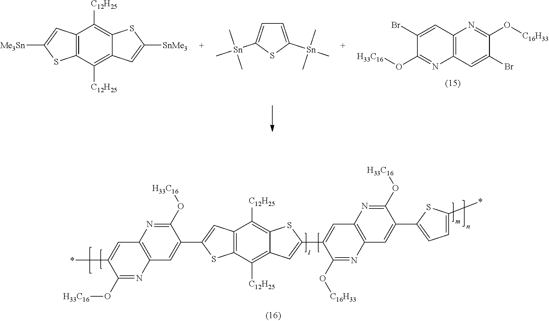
C12=C(C=C(Br)C(O[C16H33])=N1)N=C(O[H33C16])C(Br)=C2.C12=C(C([C12H25])=C3C(=C1[C12H25])SC([SnMe3])=C3)SC([Me3Sn])=C2.C1=C([Sn](C)(C)C)SC([Sn](C)(C)C)=C1.C12=C(C([C12H25])=C3C(=C1[C12H25])SC(C1=CC4=C(N=C1O[C16H33])C=C(C1=CC=C(*)S1)C(O[H33C16])=N4)=C3)SC(C1=CC3=C(N=C1O[H33C16])C=C(*)C(O[H33C16])=N3)=C2
